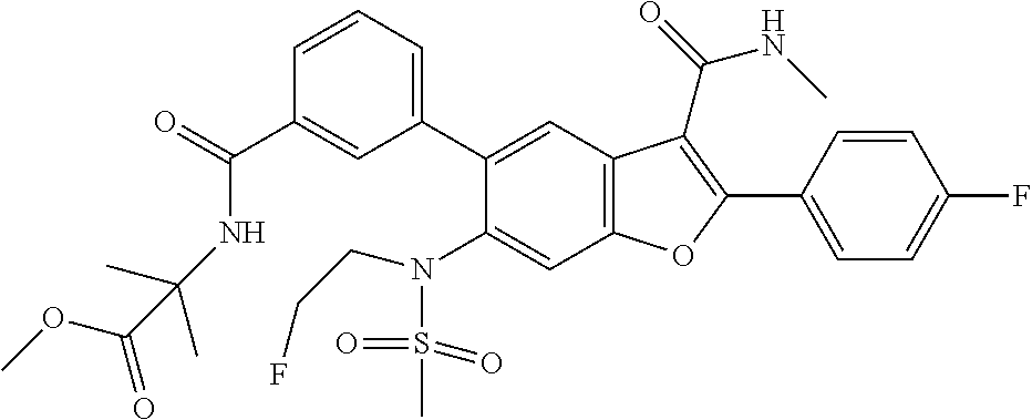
C1=CC(C2=C(C(=O)NC)C3=C(C=C(N(S(=O)(=O)C)CCF)C(C4=CC=CC(C(=O)NC(C)(C)C(OC)=O)=C4)=C3)O2)=CC=C1F
